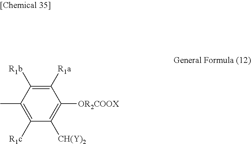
C1([R1a])=C([R1b])C(C)=C([R1c])C([CH(Y)2])=C1[OR2COOX]
